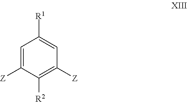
C1=C([Z])C([R2])=C([Z])C=C1[R1]
